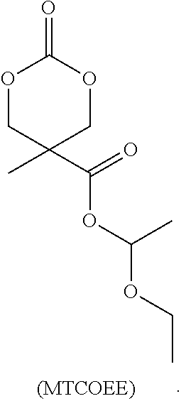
O1CC(C)(C(=O)OC(OCC)C)COC1=O
